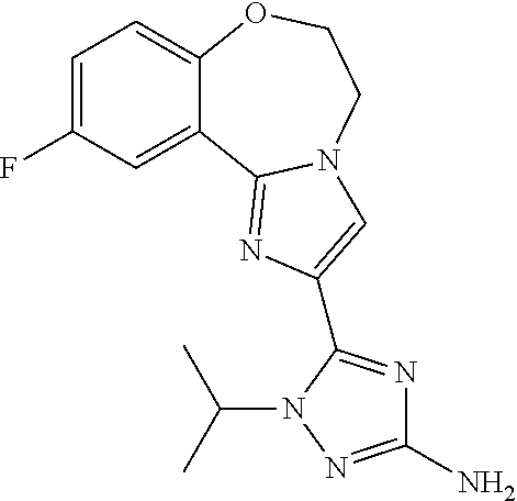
C1=C(F)C=C2C(=C1)OCCN1C2=NC(C2=NC(N)=NN2C(C)C)=C1
